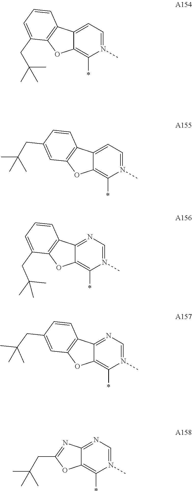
C12=CC=N(C)C(*)=C1OC1=C2C=CC=C1CC(C)(C)C.C12=CC=N(C)C(*)=C1OC1=C2C=CC(CC(C)(C)C)=C1.C12=NC=N(C)C(*)=C1OC1=C2C=CC=C1CC(C)(C)C.C12=NC=N(C)C(*)=C1OC1=C2C=CC(CC(C)(C)C)=C1.C12=NC=N(C)C(*)=C1OC(CC(C)(C)C)=N2
